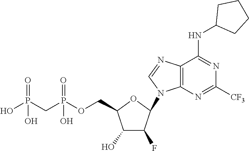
N1=C([CF3])N=C(NC2CCCC2)C2=C1N(C1C(F)C(O)C(COP(CP(O)(O)=O)(O)=O)O1)C=N2
